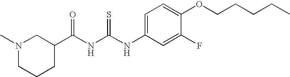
N1(C)CCCC(C(NC(NC2=CC=C(OCCCCC)C(F)=C2)=S)=O)C1
